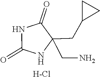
N1C(=O)C(CN)(CC2CC2)NC1=O.[H-Cl]
